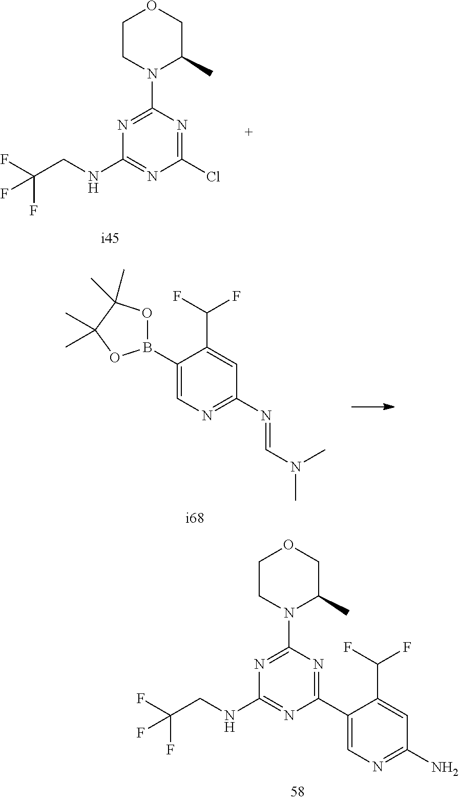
C1(B2OC(C)(C)C(C)(C)O2)=CN=C(N=CN(C)C)C=C1C(F)F.C1(C2=CN=C(N)C=C2C(F)F)=NC(N2C(C)COCC2)=NC(NCC(F)(F)F)=N1.C1(Cl)=NC(N2C(C)COCC2)=NC(NCC(F)(F)F)=N1
